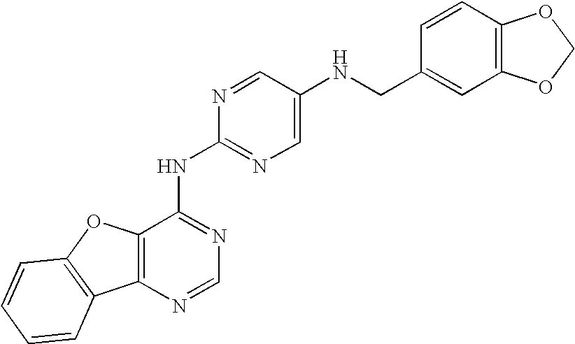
C12=C(N=CN=C1NC1=NC=C(NCC3=CC4=C(C=C3)OCO4)C=N1)C1=C(O2)C=CC=C1
